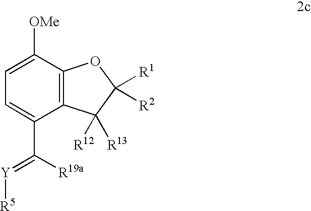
C12=C(C([OMe])=CC=C1C([R19a])=[Y][R5])OC([R1])([R2])C2([R12])[R13]
